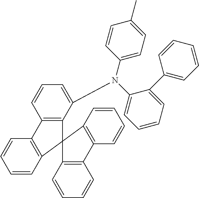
C1=CC2=C(C=C1)C1=C(C(N(C3=CC=CC=C3C3=CC=CC=C3)C3=CC=C(C)C=C3)=CC=C1)C21C2=C(C=CC=C2)C2=C1C=CC=C2
